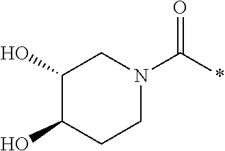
C1(O)C(O)CCN(C(*)=O)C1
